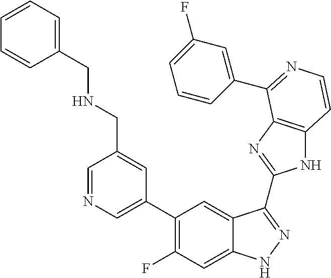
C1=C(C2=C(F)C=C3C(=C2)C(C2=NC4=C(N2)C=CN=C4C2=CC(F)=CC=C2)=NN3)C=C(CNCC2=CC=CC=C2)C=N1
